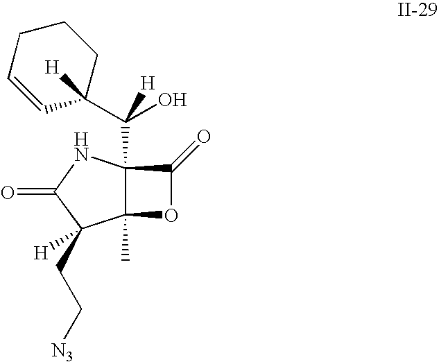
C12(C)C(C(C3([H])CCCC=C3)(O)[H])(NC(=O)C1(CC[N3])[H])C(=O)O2
